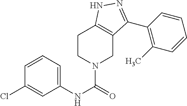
C1CN(C(=O)NC2=CC=CC(Cl)=C2)CC2=C1NN=C2C1=C(C)C=CC=C1
